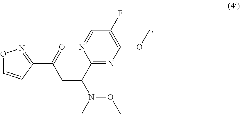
C1(C(=CC(=O)C2=NOC=C2)N(C)OC)=NC(OC)=C(F)C=N1
